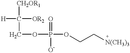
C(C([H])([CH2OR1])[OR2])OP(OCC[N(CH3)3])(=O)[O-]
